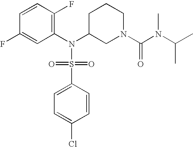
C1=CC(F)=C(N(C2CN(C(=O)N(C(C)C)C)CCC2)S(=O)(=O)C2=CC=C(Cl)C=C2)C=C1F
